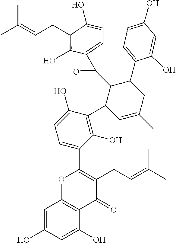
C(=O)(C1=CC=C(O)C(CC=C(C)C)=C1O)C1C(C2=C(O)C(C3=C(CC=C(C)C)C(=O)C4=C(O3)C=C(O)C=C4O)=CC=C2O)C=C(C)CC1C1=CC=C(O)C=C1O
